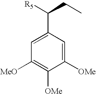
C1([MeO])=C([OMe])C([OMe])=CC(C([R5])CC)=C1
